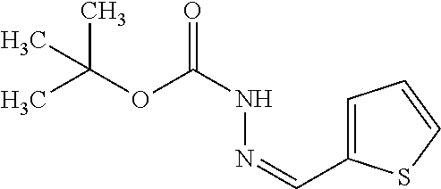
C1=C(C=NNC(OC(C)(C)C)=O)SC=C1
